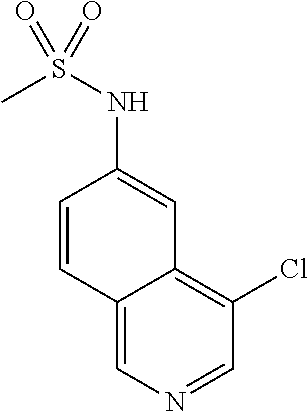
C1(Cl)=C2C(=CN=C1)C=CC(NS(C)(=O)=O)=C2
